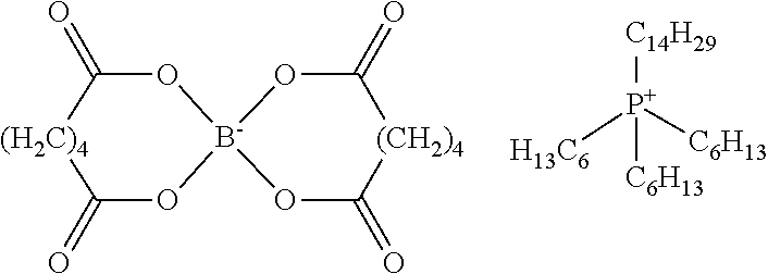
O1C(=O)[(H2C)4]C(=O)O[B-]12OC(=O)[(CH2)4]C(=O)O2.[C14H29][P+]([H13C6])([C6H13])[C6H13]
